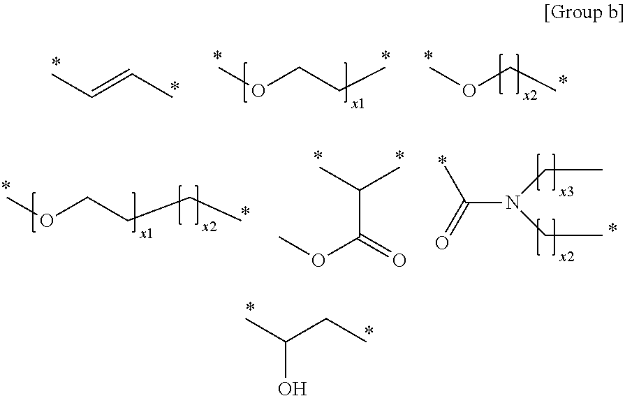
CC=CC.COCCC.COCC.COCCCC.CC(C)C(=O)OC.C(N(CC)CC)(*)=O.CC(CC)O
